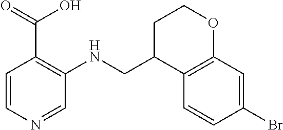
C1=CC(Br)=CC2=C1C(CNC1=C(C(O)=O)C=CN=C1)CCO2
